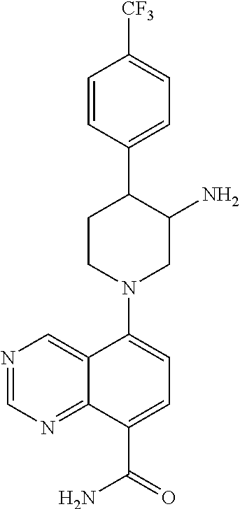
N1(C2=CC=C(C(=O)N)C3=NC=NC=C23)CC(N)C(C2=CC=C([CF3])C=C2)CC1
